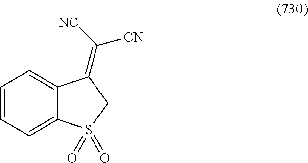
C1=CC=C2C(=C1)C(=C([NC])[CN])CS2(=O)=O
